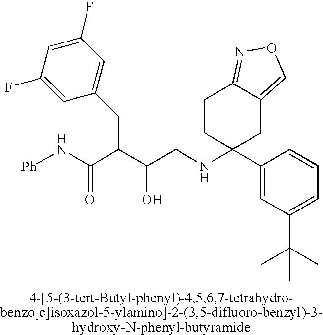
OC(C(C(N[Ph])=O)CC1=CC(F)=CC(F)=C1)CNC1(C2=CC(C(C)(C)C)=CC=C2)CC2=CON=C2CC1
